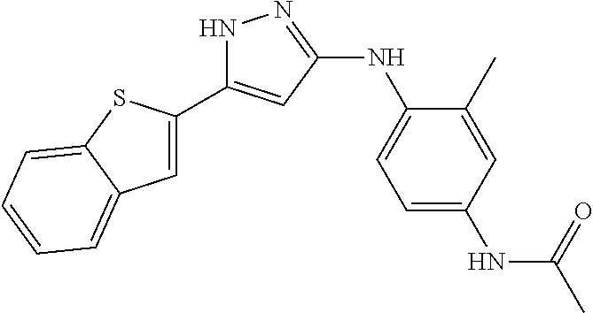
N1C(C2=CC3=CC=CC=C3S2)=CC(NC2=CC=C(NC(C)=O)C=C2C)=N1
